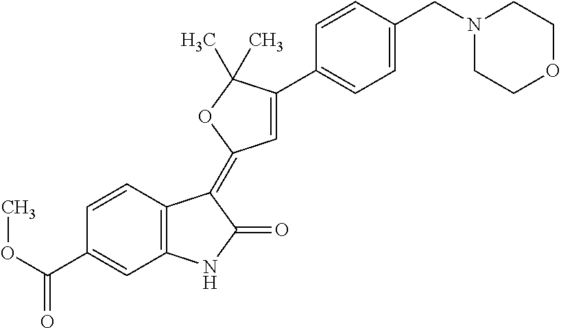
C1=CC(C(OC)=O)=CC2=C1C(=C1C=C(C3=CC=C(CN4CCOCC4)C=C3)C(C)(C)O1)C(=O)N2
